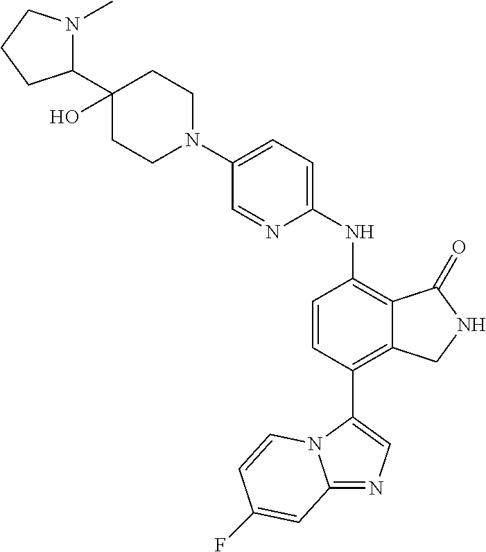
C12=NC=C(C3=C4C(=C(NC5=CC=C(N6CCC(C7N(C)CCC7)(O)CC6)C=N5)C=C3)C(=O)NC4)N1C=CC(F)=C2
